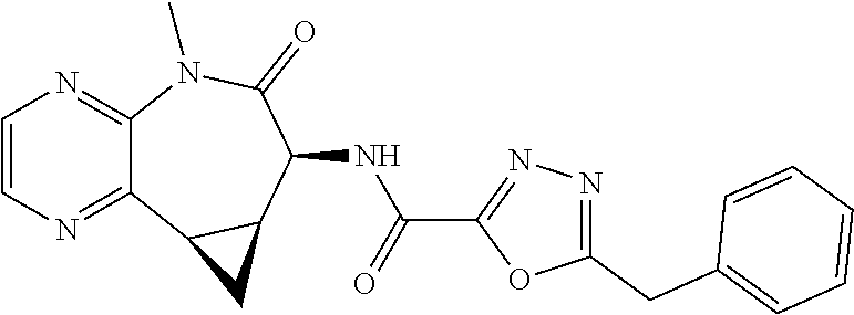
C12=NC=CN=C1N(C)C(=O)C(NC(C1=NN=C(CC3=CC=CC=C3)O1)=O)C1C2C1
